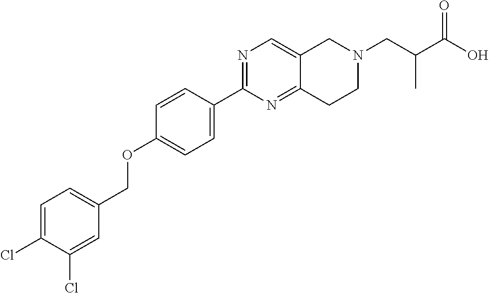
C1=C(Cl)C(Cl)=CC(COC2=CC=C(C3=NC=C4C(=N3)CCN(CC(C(O)=O)C)C4)C=C2)=C1
